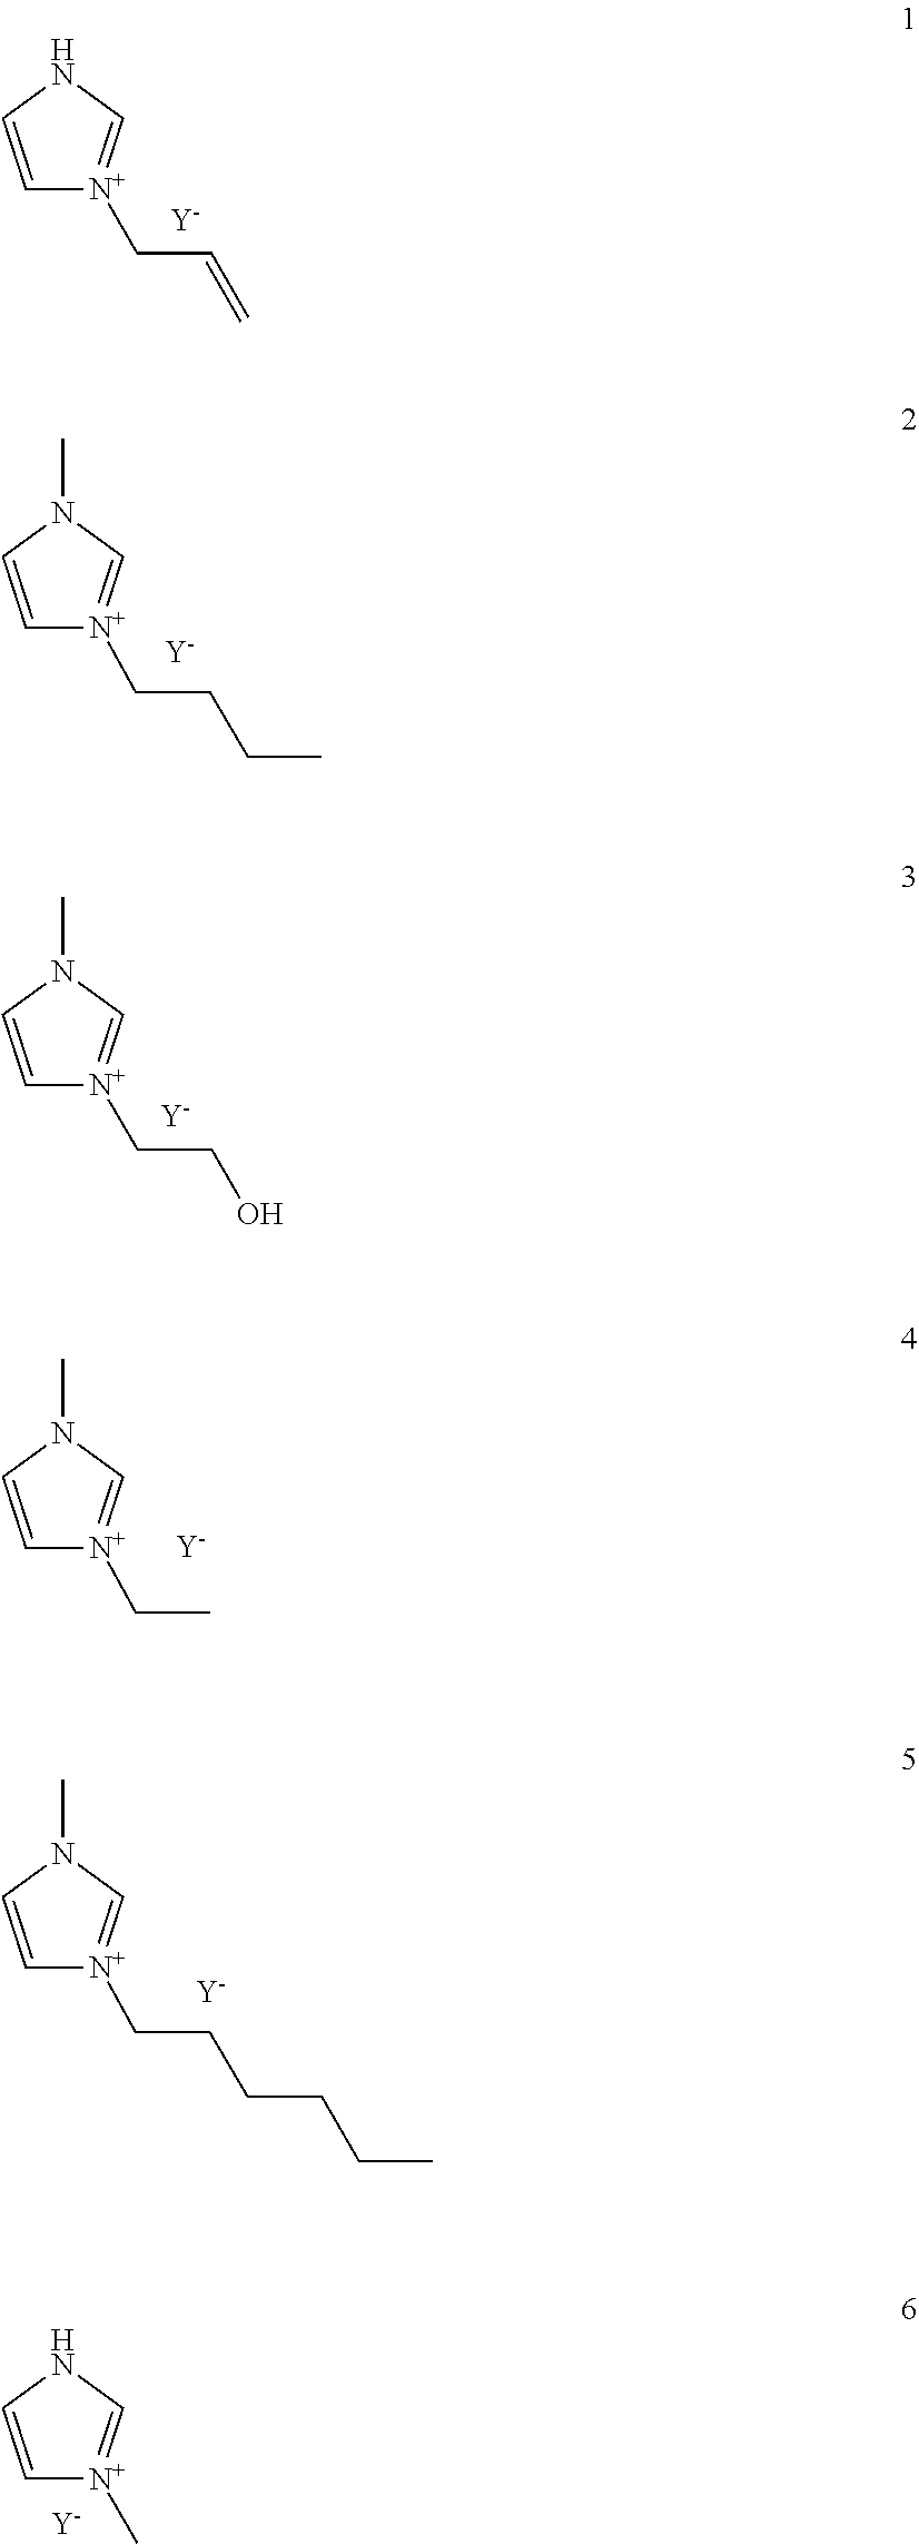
N1C=[N+](CC=C)C=C1.[Y].N1(C)C=[N+](CCCC)C=C1.[Y].N1(C)C=C[N+](CCO)=C1.[Y].N1(C)C=[N+](CC)C=C1.[Y].N1(C)C=[N+](CCCCCC)C=C1.[Y].N1C=[N+](C)C=C1.[Y]
